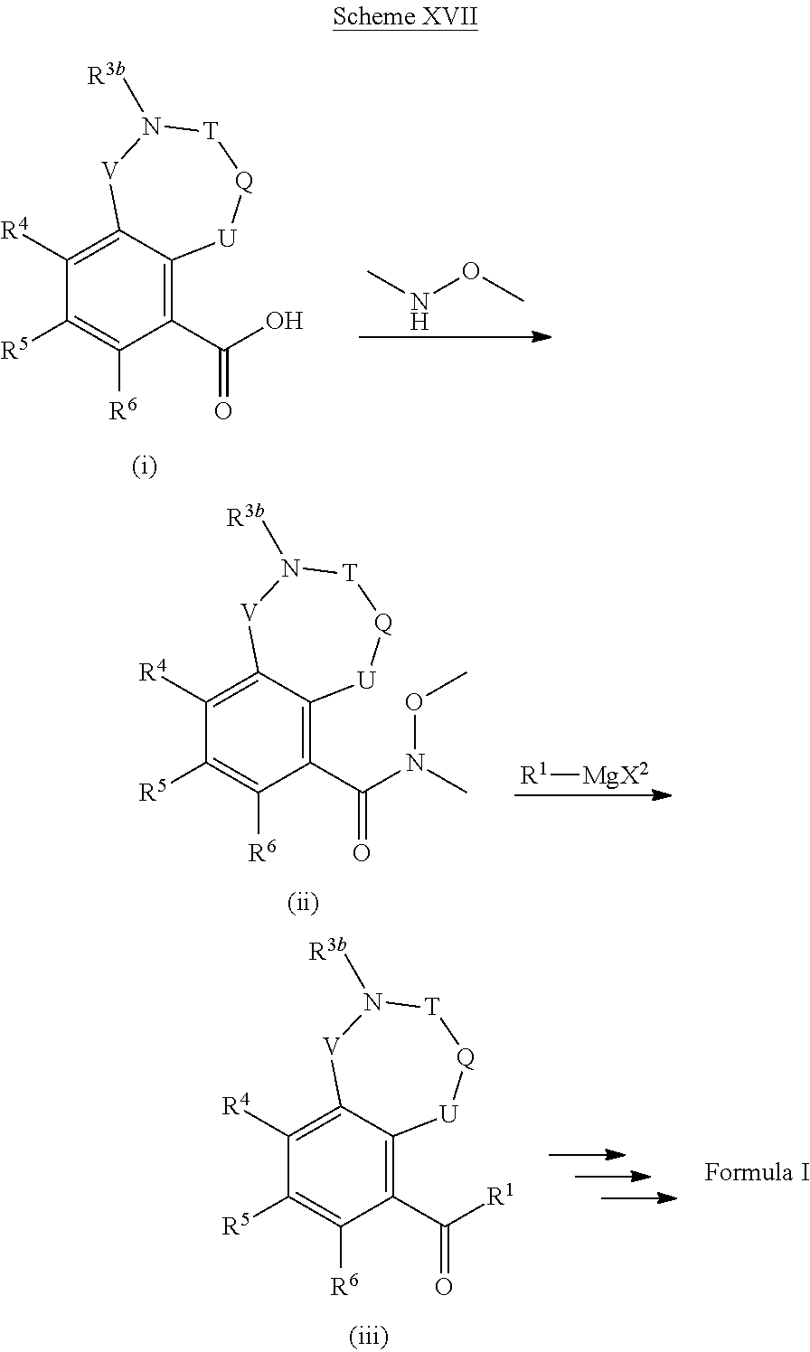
C1(C(O)=O)=C2C(=C([R4])C([R5])=C1[R6])[V]N([R3b])[T][Q][U]2.CNOC.C1(C(N(C)OC)=O)=C2C(=C([R4])C([R5])=C1[R6])[V]N([R3b])[T][Q][U]2.[R1][MgX2].C1(C([R1])=O)=C2C(=C([R4])C([R5])=C1[R6])[V]N([R3b])[T][Q][U]2
